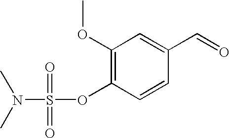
C1=CC(C=O)=CC(OC)=C1OS(=O)(=O)N(C)C
